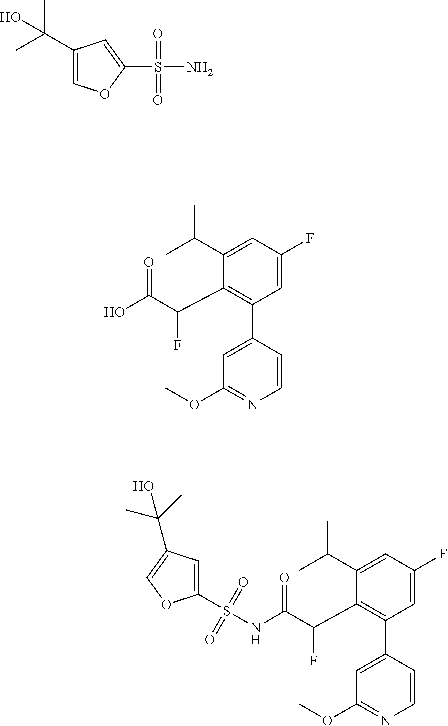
C1(C(C)C)=CC(F)=CC(C2=CC(OC)=NC=C2)=C1C(C(O)=O)F.C1(C(C)(C)O)=COC(S(N)(=O)=O)=C1.C1(S(NC(C(C2=C(C3=CC(OC)=NC=C3)C=C(F)C=C2C(C)C)F)=O)(=O)=O)=CC(C(C)(C)O)=CO1
